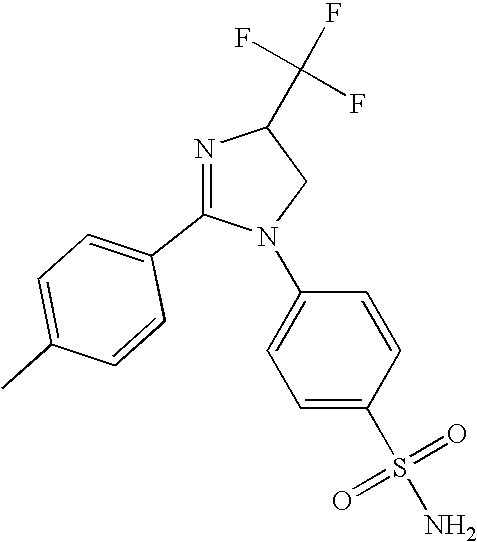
N1=C(C2=CC=C(C)C=C2)N(C2=CC=C(S(N)(=O)=O)C=C2)CC1C(F)(F)F
